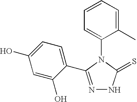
C1=CC=C(C)C(N2C(=S)NN=C2C2=CC=C(O)C=C2O)=C1
